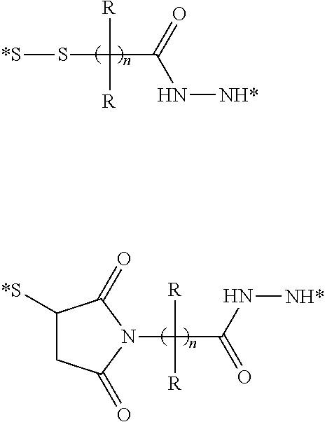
S(C([R])(C(=O)N[NH*])[R])[*S].N1(C([R])(C(N[NH*])=O)[R])C(=O)C([*S])CC1=O
